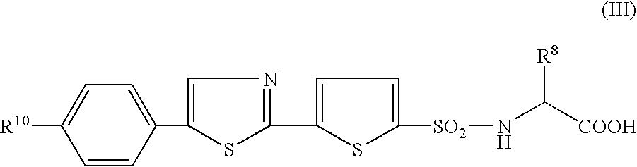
C1=CC(C2=CN=C(C3=CC=C([SO2]NC([COOH])[R8])S3)S2)=CC=C1[R10]
